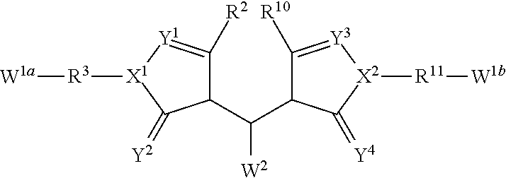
C1([R10])=[Y3][X2]([R11][W1b])C(=[Y4])C1C([W2])C1C([R2])=[Y1][X1]([R3][W1a])C1=[Y2]
